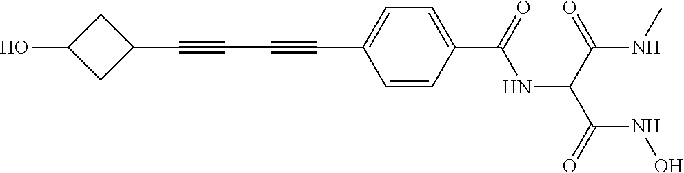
C1(C#CC#CC2=CC=C(C(=O)NC(C(NC)=O)C(=O)NO)C=C2)CC(O)C1
